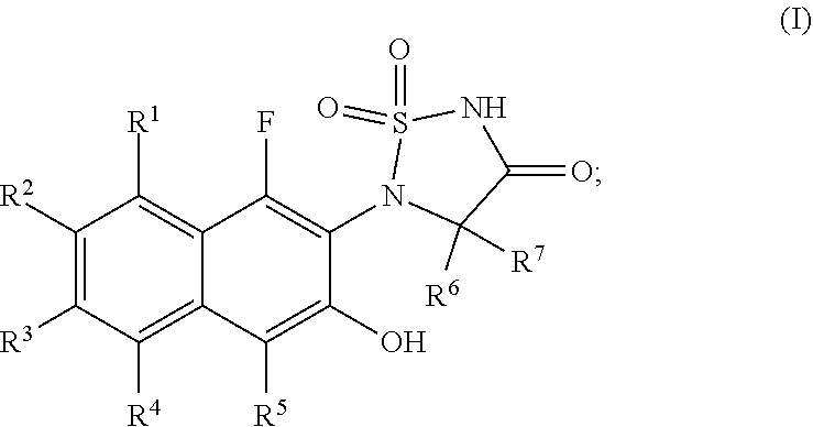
O=S1(=O)NC(=O)C([R7])([R6])N1C1=C(F)C2=C([R1])C([R2])=C([R3])C([R4])=C2C([R5])=C1O
